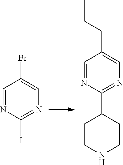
C1=NC(I)=NC=C1Br.C1=NC(C2CCNCC2)=NC=C1CCC
